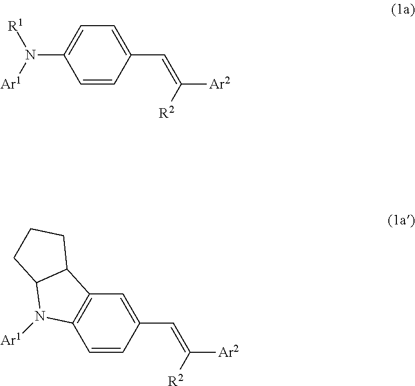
C1=CC(C=C([Ar2])[R2])=CC=C1N([Ar1])[R1].C1=CC(C=C([Ar2])[R2])=CC2=C1N([Ar1])C1C2CCC1
